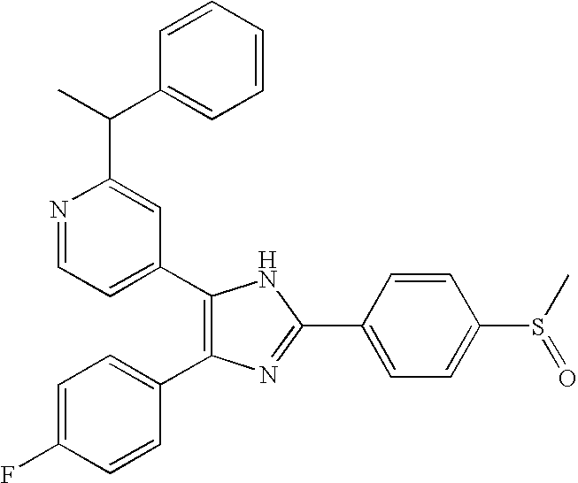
N1=CC=C(C2=C(C3=CC=C(F)C=C3)N=C(C3=CC=C(S(C)=O)C=C3)N2)C=C1C(C)C1=CC=CC=C1
